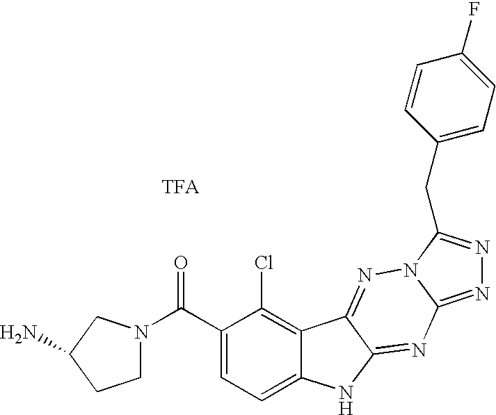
C1(C(N2CCC(N)C2)=O)=CC=C2C(=C1Cl)C1=NN3C(=NN=C3CC3=CC=C(F)C=C3)N=C1N2
